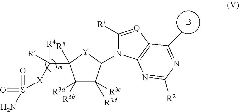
C1([R3b])([R3a])C([R3d])([R3c])C(N2C([Rj])=[Q]C3=C2N=C([R2])N=C3C)[Y]C1(C([R4])([R4])[X]S(=O)(=O)N)[R5].B
